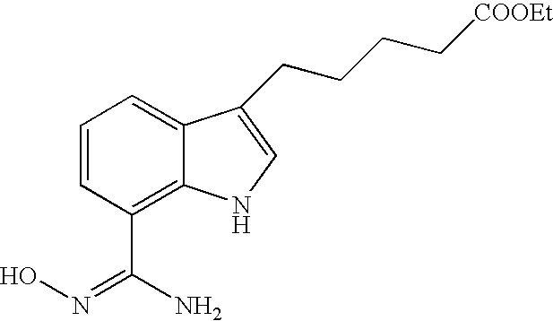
C1=CC(C(N)=NO)=C2C(=C1)C(CCCC[COOEt])=CN2
